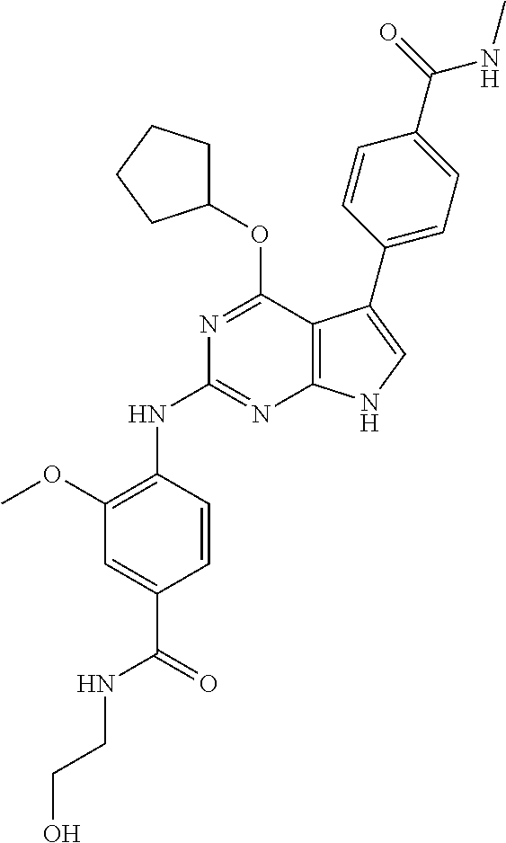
N(C1=NC2=C(C(OC3CCCC3)=N1)C(C1=CC=C(C(=O)NC)C=C1)=CN2)C1=C(OC)C=C(C(=O)NCCO)C=C1
